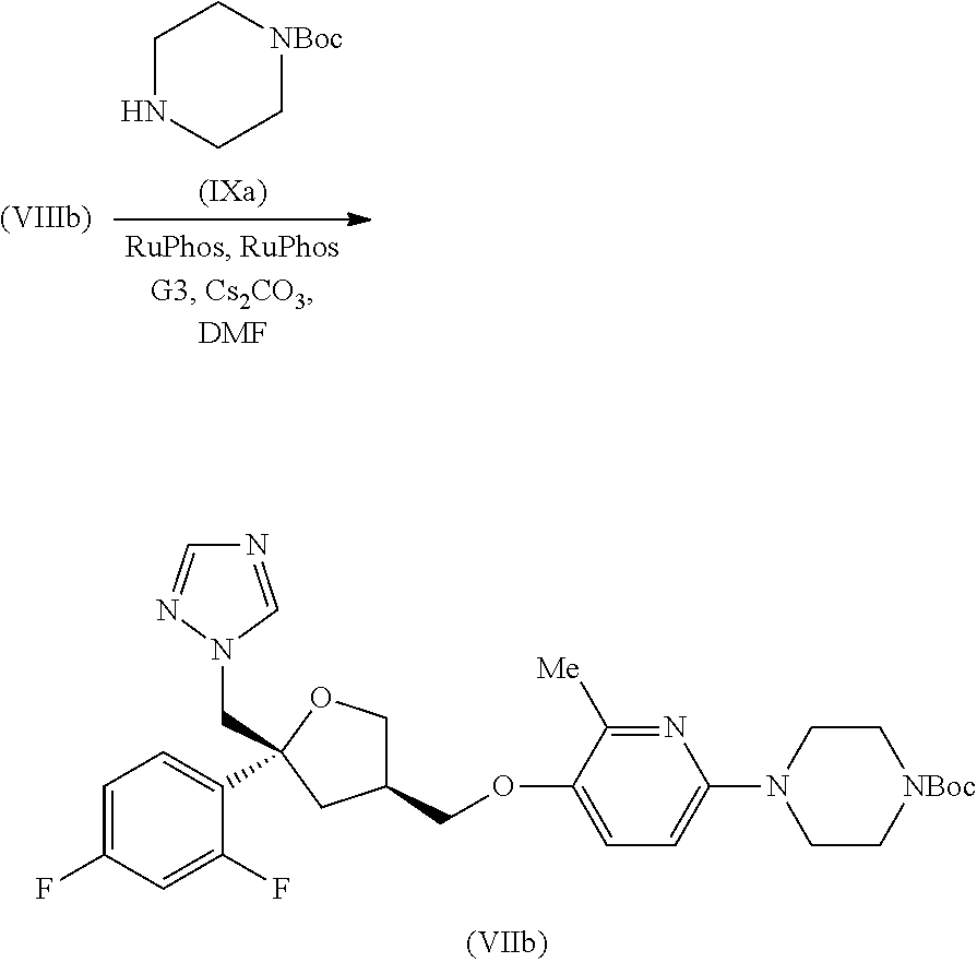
N1=CN(CC2(C3=CC=C(F)C=C3F)CC(COC3=CC=C(N4CC[NBoc]CC4)N=C3[Me])CO2)N=C1.C1NCC[NBoc]C1
